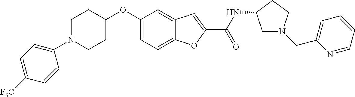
C1=C2C(=CC(OC3CCN(C4=CC=C([F3C])C=C4)CC3)=C1)C=C(C(=O)NC1CN(CC3=CC=CC=N3)CC1)O2
